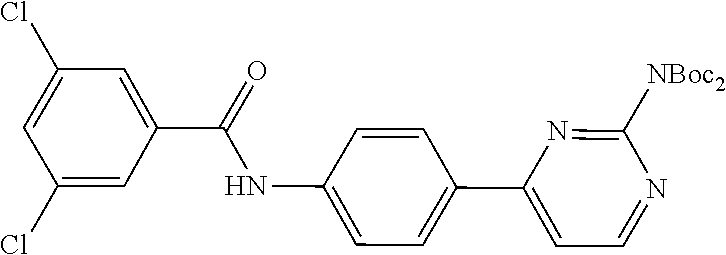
C1=CC(C2=CC=NC([NBoc2])=N2)=CC=C1NC(=O)C1=CC(Cl)=CC(Cl)=C1
